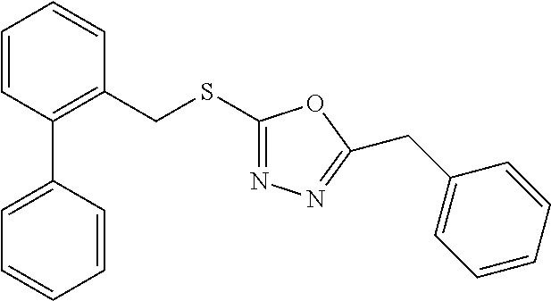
C1=CC(C2=CC=CC=C2)=C(CSC2=NN=C(CC3=CC=CC=C3)O2)C=C1
